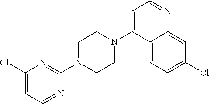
ClC1=CC=NC(N2CCN(C3=CC=NC4=CC(Cl)=CC=C34)CC2)=N1
